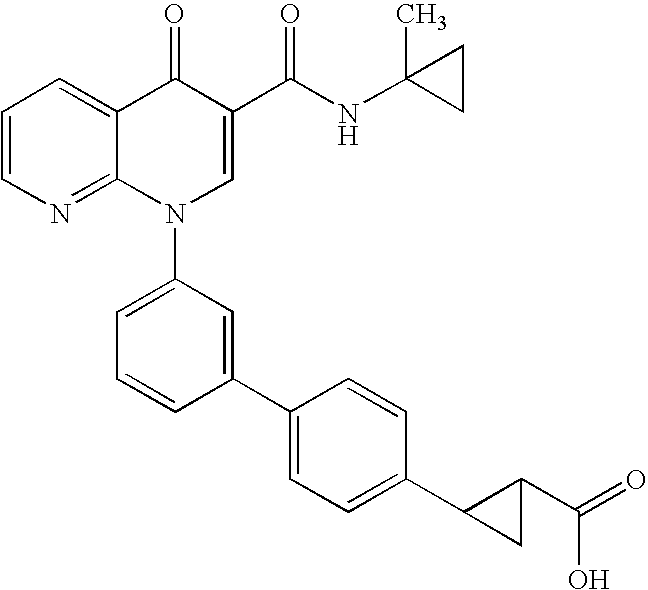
C1=CN=C2C(=C1)C(=O)C(C(NC1(C)CC1)=O)=CN2C1=CC=CC(C2=CC=C(C3C(C(=O)O)C3)C=C2)=C1
